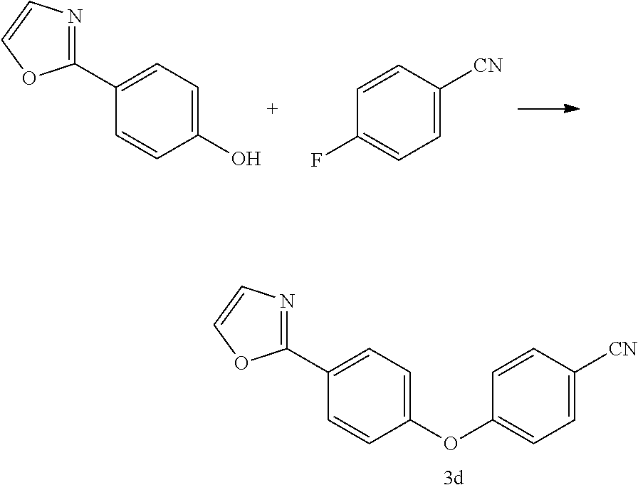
C1=CC([CN])=CC=C1F.C1(C2=NC=CO2)=CC=C(O)C=C1.C1(OC2=CC=C([CN])C=C2)=CC=C(C2=NC=CO2)C=C1
